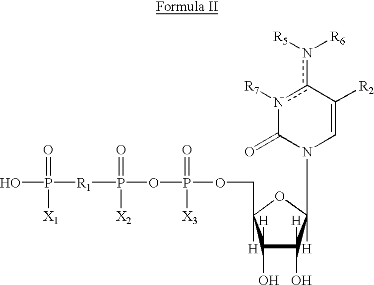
C1([H])(O)C([H])(O)C(N2C=C([R2])c(n([R5])[R6])n([R7])C2=O)([H])OC1(COP(OP([R1]P(O)(=O)[X1])(=O)[X2])(=O)[X3])[H]
